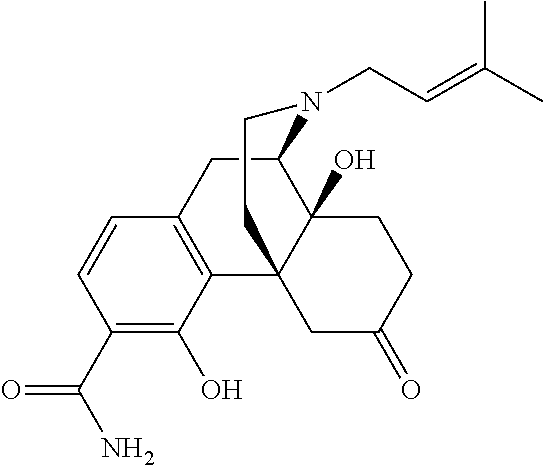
C1(C(N)=O)=C(O)C2=C(C=C1)CC1N(CC=C(C)C)CCC23CC(=O)CCC31O
